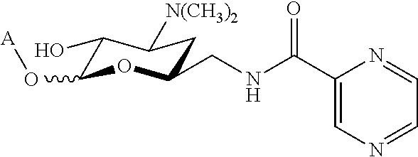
C1(O)C(O[A])OC(CNC(C2=CN=CC=N2)=O)CC1[N(CH3)2]
